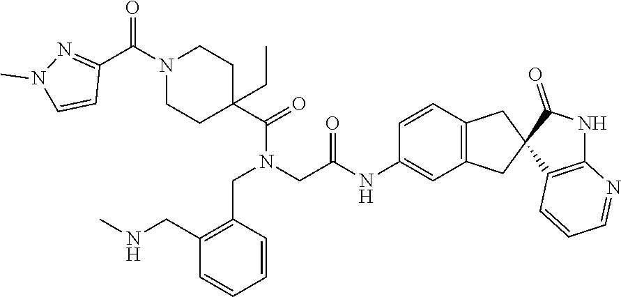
C1=CC(CN(C(C2(CC)CCN(C(C3=NN(C)C=C3)=O)CC2)=O)CC(NC2=CC3=C(C=C2)CC2(C3)C3=C(NC2=O)N=CC=C3)=O)=C(CNC)C=C1
